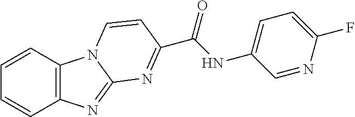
C12=C(C=CC=C1)N1C(=N2)N=C(C(NC2=CC=C(F)N=C2)=O)C=C1
